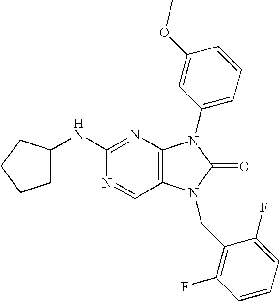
C1(NC2CCCC2)=NC2=C(C=N1)N(CC1=C(F)C=CC=C1F)C(=O)N2C1=CC=CC(OC)=C1
